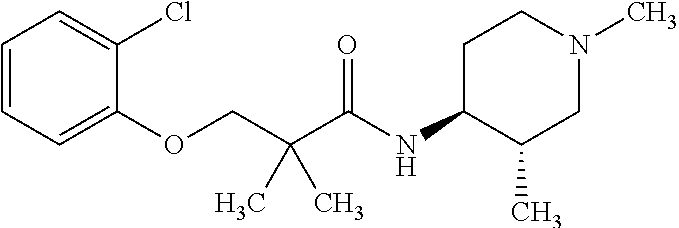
C1=CC=C(OCC(C(NC2C(C)CN(C)CC2)=O)(C)C)C(Cl)=C1
